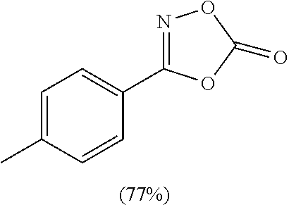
C1=C(C)C=CC(C2=NOC(=O)O2)=C1
